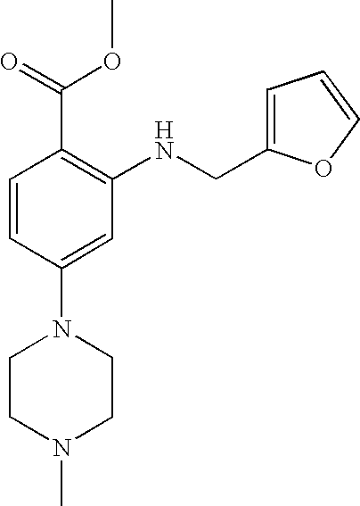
C1=CC(N2CCN(C)CC2)=CC(NCC2=CC=CO2)=C1C(OC)=O
